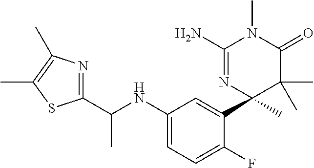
C1(C(NC2=CC=C(F)C(C3(C)C(C)(C)C(=O)N(C)C(N)=N3)=C2)C)=NC(C)=C(C)S1
